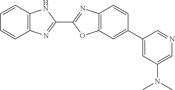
C1=CC2=C(C=C1)N=C(C1=NC3=C(O1)C=C(C1=CC(N(C)C)=CN=C1)C=C3)N2
